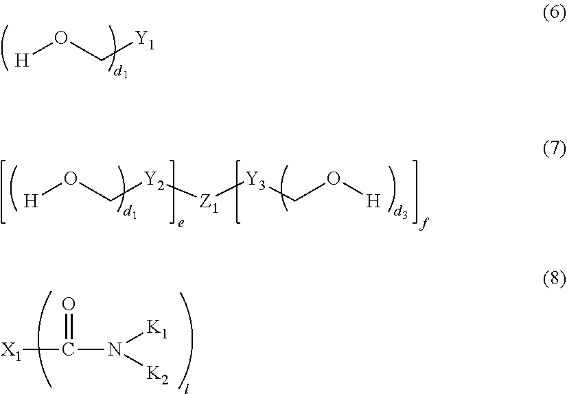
[H]OC[Y1].[H]OC[Y2][Z1][Y3]CO[H].[X1]C(=O)N([K1])[K2]
